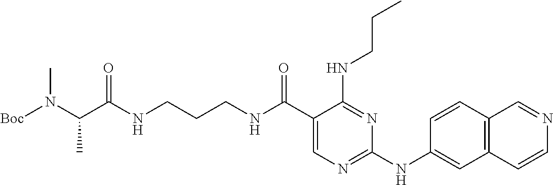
C1(C(NCCCNC(C(N([Boc])C)C)=O)=O)=CN=C(NC2=CC3=C(C=C2)C=NC=C3)N=C1NCCC
